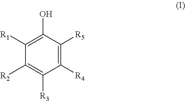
C1([R4])=C([R5])C(O)=C([R1])C([R2])=C1[R3]
